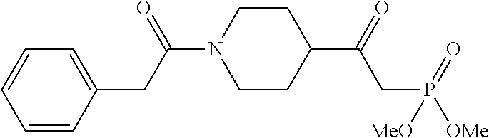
C1(C(=O)CP([OMe])(=O)[MeO])CCN(C(=O)CC2=CC=CC=C2)CC1
